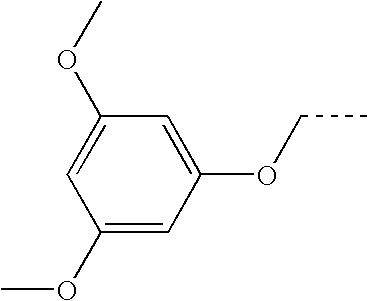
C1(OC)=CC(OCC)=CC(OC)=C1
